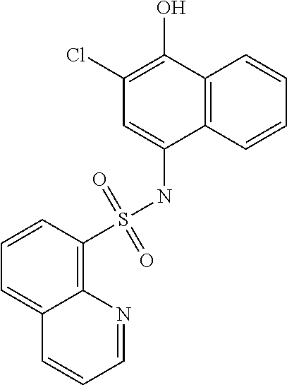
C1(Cl)=C(O)C2=C(C(NS(C3=C4C(=CC=C3)C=CC=N4)(=O)=O)=C1)C=CC=C2
